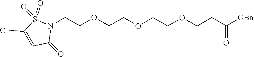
C1(=O)C=C(Cl)S(=O)(=O)N1CCOCCOCCOCCC(=O)[OBn]
